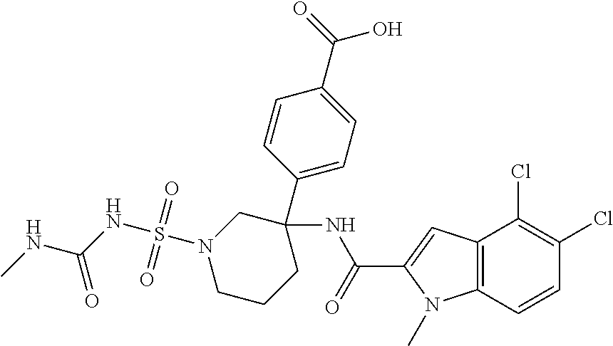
C12=C(C=C(C(NC3(C4=CC=C(C(O)=O)C=C4)CN(S(NC(NC)=O)(=O)=O)CCC3)=O)N1C)C(Cl)=C(Cl)C=C2
